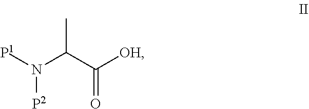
N([P2])(C(C(=O)[OH])C)[P1]
